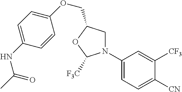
C1N(C2=CC=C([CN])C([CF3])=C2)C([F3C])OC1COC1=CC=C(NC(=O)C)C=C1
